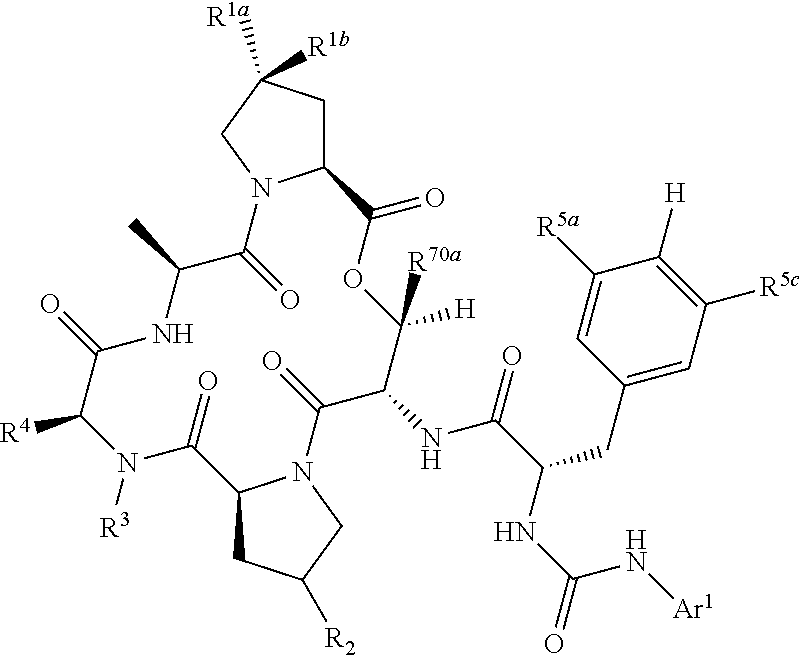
[R4]C1N([R3])C(=O)C2CC([R2])CN2C(=O)C(NC(C(CC2=CC([R5c])=C([H])C([R5a])=C2)NC(=O)N[Ar1])=O)C([R70a])([H])OC(=O)C2CC([R1a])([R1b])CN2C(=O)C(C)NC1=O
